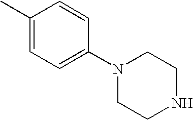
CC1=CC=C(N2CCNCC2)C=C1
